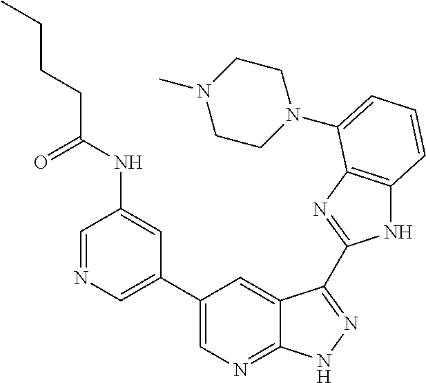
C1(C2=CN=CC(NC(CCCC)=O)=C2)=CN=C2C(=C1)C(C1=NC3=C(N1)C=CC=C3N1CCN(C)CC1)=NN2
